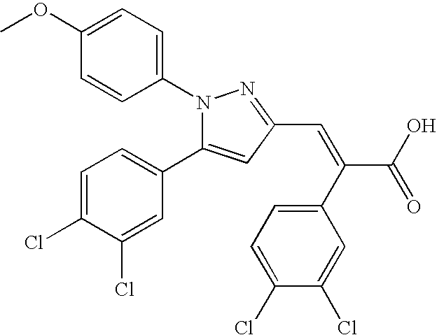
C1(OC)=CC=C(N2N=C(C=C(C3=CC=C(Cl)C(Cl)=C3)C(O)=O)C=C2C2=CC=C(Cl)C(Cl)=C2)C=C1
